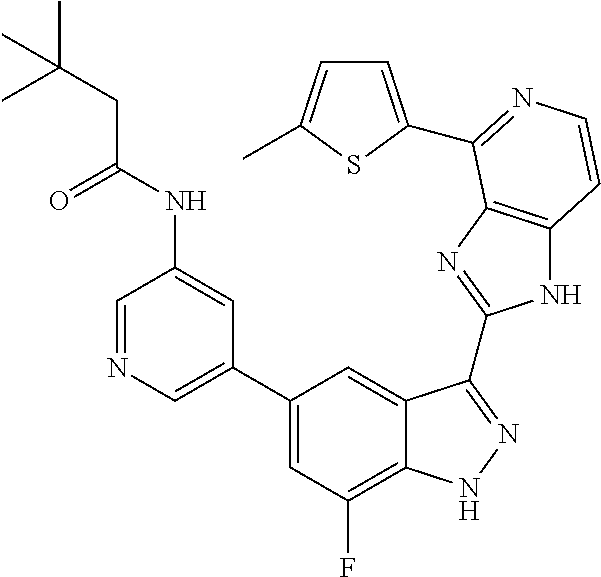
C1=C(C2=CC(F)=C3C(=C2)C(C2=NC4=C(N2)C=CN=C4C2=CC=C(C)S2)=NN3)C=C(NC(CC(C)(C)C)=O)C=N1
